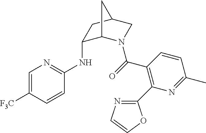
C1(NC2=NC=C([F3C])C=C2)C2N(C(=O)C3=C(C4=NC=CO4)N=C(C)C=C3)CC(C1)C2
